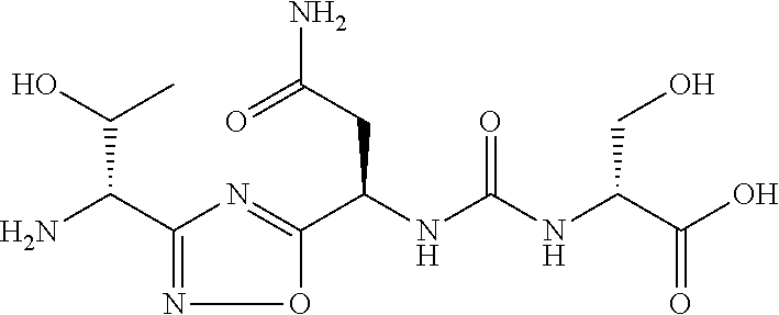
C1(C(N)C(O)C)=NOC(C(NC(NC(C(O)=O)CO)=O)CC(N)=O)=N1
